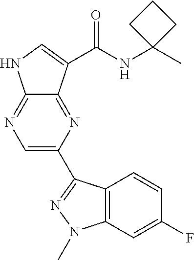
C1=C(C2=NN(C)C3=C2C=CC(F)=C3)N=C2C(=N1)NC=C2C(NC1(C)CCC1)=O
